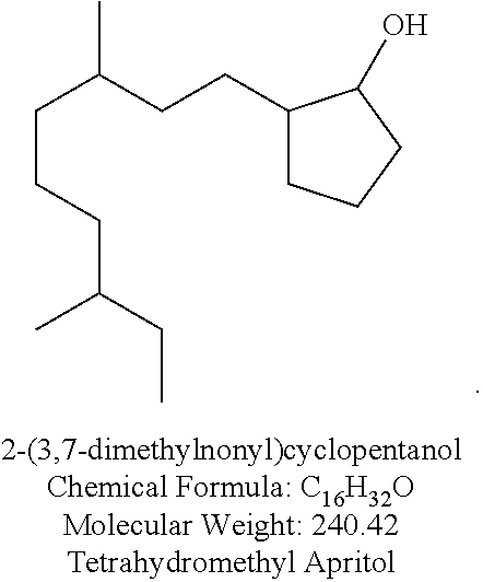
CC(CCCC(CC)C)CCC1CCCC1O
